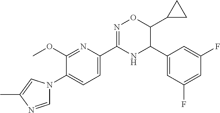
N1=C(C2=CC=C(N3C=NC(C)=C3)C(OC)=N2)NC(C2=CC(F)=CC(F)=C2)C(C2CC2)O1
